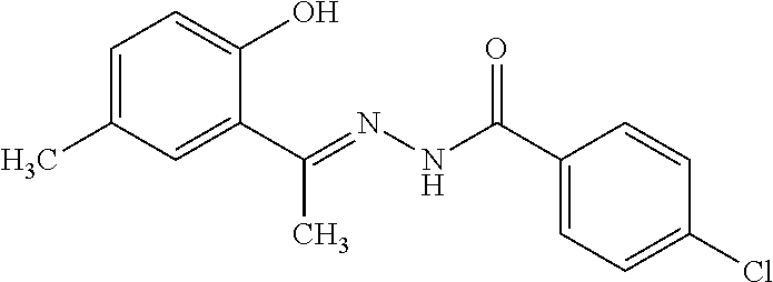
C1=C(C)C=C(C(=NNC(C2=CC=C(Cl)C=C2)=O)C)C(O)=C1
